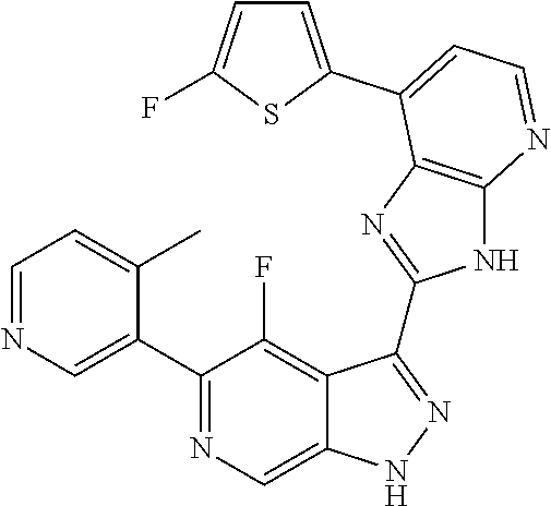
C1=NC=C(C2=NC=C3C(=C2F)C(C2=NC4=C(N2)N=CC=C4C2=CC=C(F)S2)=NN3)C(C)=C1
